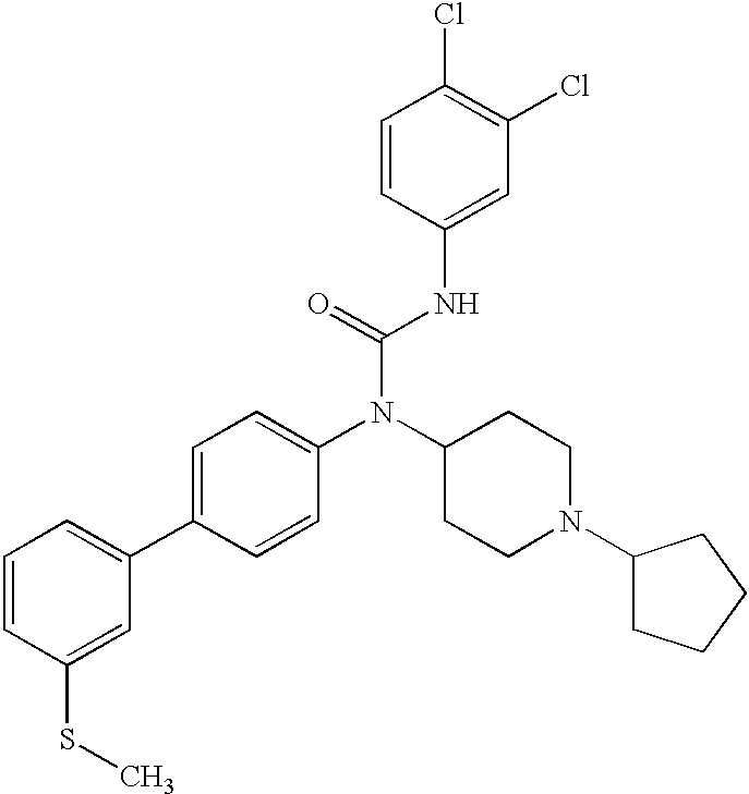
C1=CC(SC)=CC(C2=CC=C(N(C3CCN(C4CCCC4)CC3)C(=O)NC3=CC(Cl)=C(Cl)C=C3)C=C2)=C1
